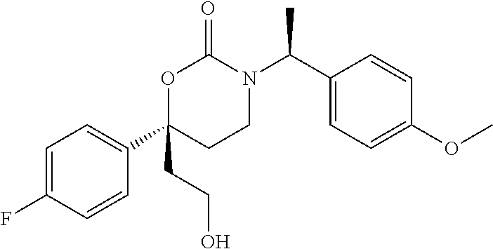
C1(C(N2C(=O)OC(CCO)(C3=CC=C(F)C=C3)CC2)C)=CC=C(OC)C=C1
